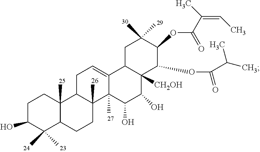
C1C(O)C(C)(C)C2C(C)(C1)C1C(C)(CC2)C2(C)C(=CC1)C1C([CH2OH])(C(O)C2O)C(OC(C(C)C)=O)C(OC(C(=CC)C)=O)C(C)(C)C1
